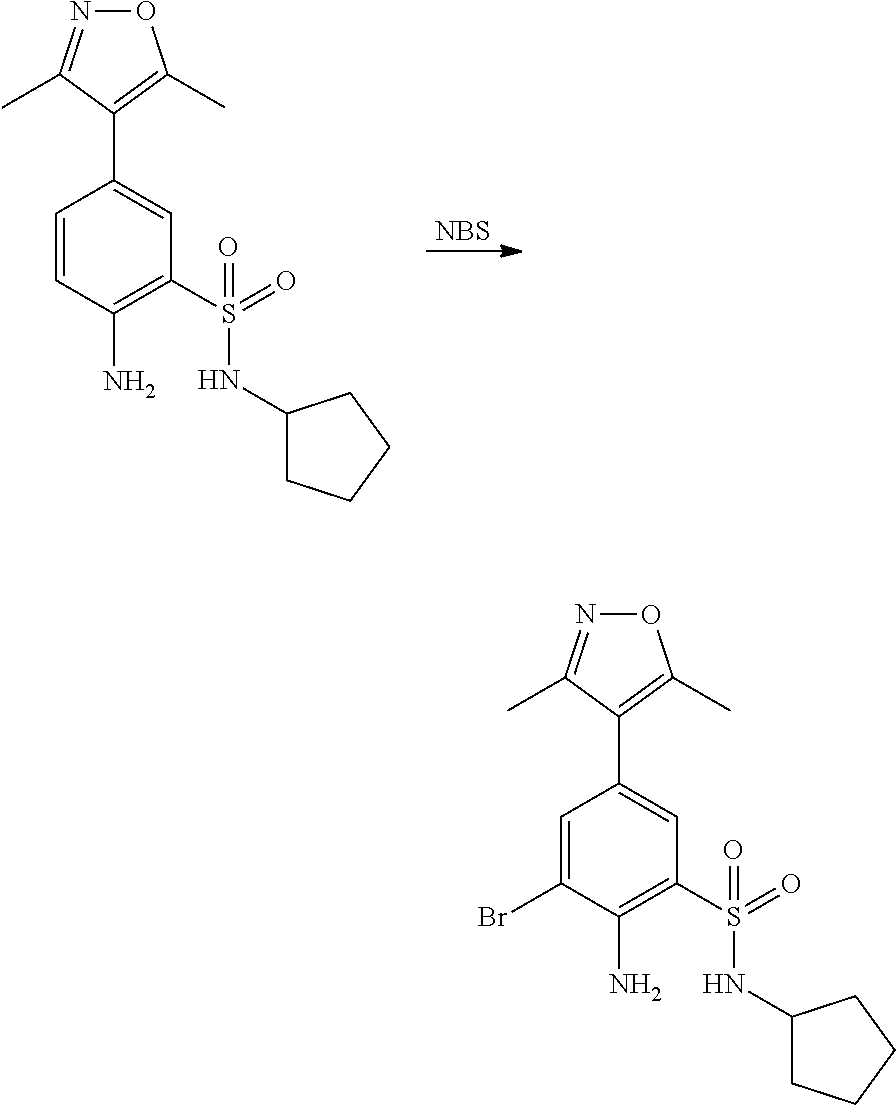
C1=CC(N)=C(S(=O)(NC2CCCC2)=O)C=C1C1=C(C)ON=C1C.[NBS].C1=C(Br)C(N)=C(S(=O)(NC2CCCC2)=O)C=C1C1=C(C)ON=C1C
